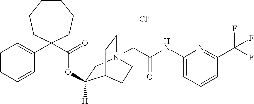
C1(NC(C[N+]23CCC(CC2)C(OC(C2(C4=CC=CC=C4)CCCCCC2)=O)([H])C3)=O)=CC=CC(C(F)(F)F)=N1.[Cl-]
